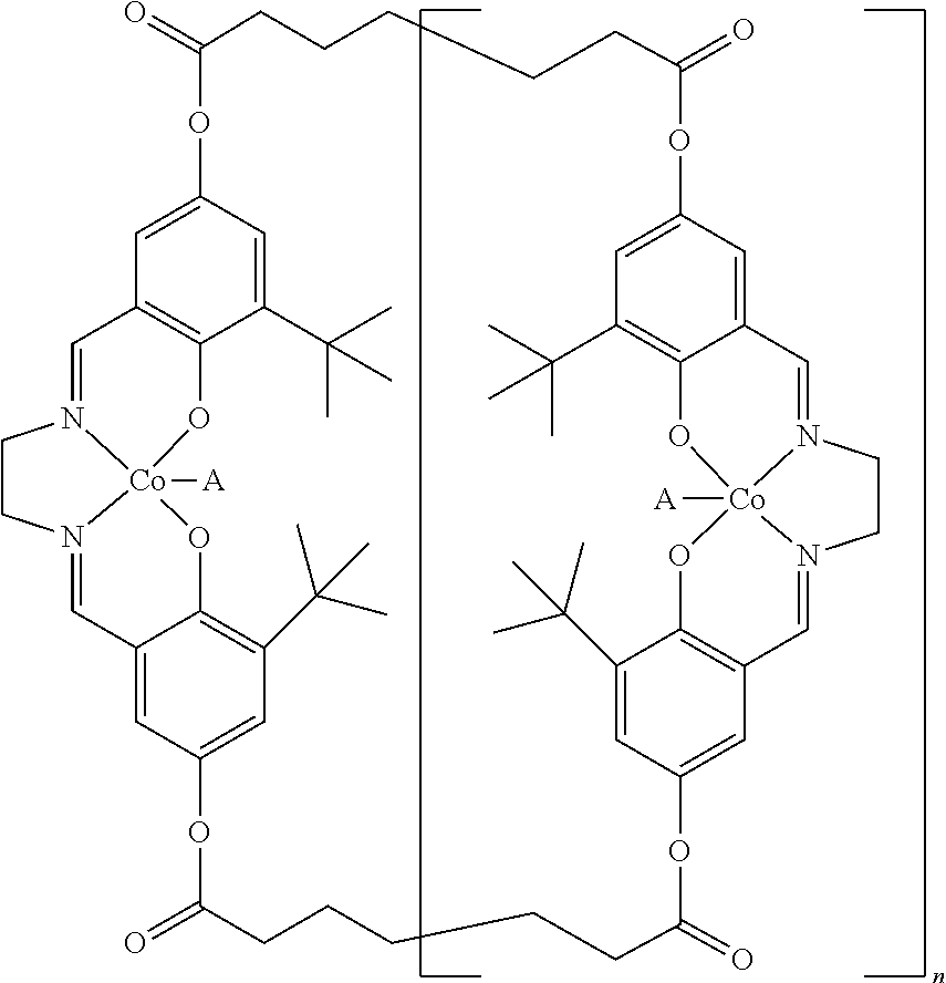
C1=C2C=C3C(=C1C(C)(C)C)O[Co]14([A])N(=C3)CCN1=CC1=C(O4)C(C(C)(C)C)=CC(=C1)OC(=O)CCCCCC(=O)OC1=CC(C(C)(C)C)=C3C(=C1)C=N1CCN4=CC5=C(C(C(C)(C)C)=CC(=C5)OC(=O)CCCCCC(=O)O2)O[Co]41([A])O3
